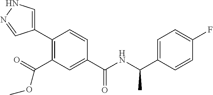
C1(C2=CNN=C2)=C(C(=O)OC)C=C(C(NC(C2=CC=C(F)C=C2)C)=O)C=C1
